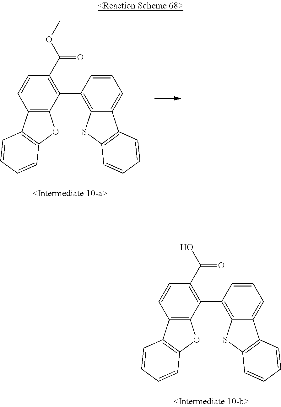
C1=CC2=C(C(C3=C4C(=CC=C3)C3=C(S4)C=CC=C3)=C1C(O)=O)OC1=C2C=CC=C1.C1=CC2=C(C(C3=C4C(=CC=C3)C3=C(S4)C=CC=C3)=C1C(OC)=O)OC1=C2C=CC=C1
